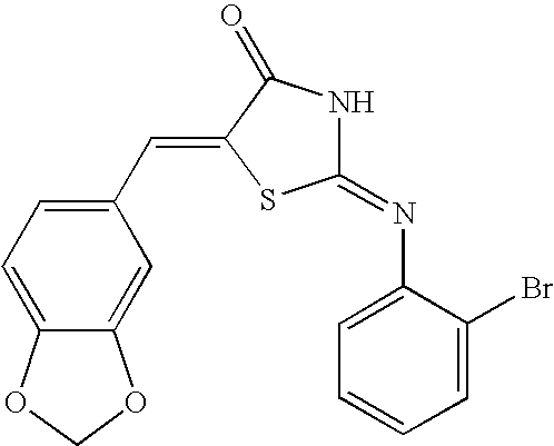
C1(C=C2SC(=NC3=CC=CC=C3Br)NC2=O)=CC=C2C(=C1)OCO2
